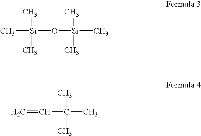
C[Si](O[Si](C)(C)C)(C)C.C=CC(C)(C)C
